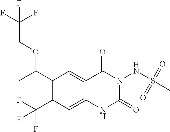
C1(C(OCC(F)(F)F)C)=C(C(F)(F)F)C=C2C(=C1)C(=O)N(NS(C)(=O)=O)C(=O)N2
